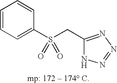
C1=CC=C(S(CC2=NN=NN2)(=O)=O)C=C1
